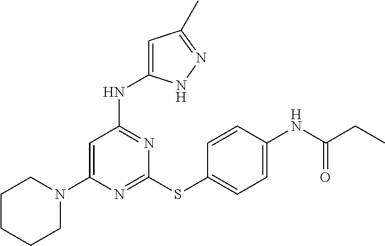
C1CN(C2=CC(NC3=CC(C)=NN3)=NC(SC3=CC=C(NC(CC)=O)C=C3)=N2)CCC1
